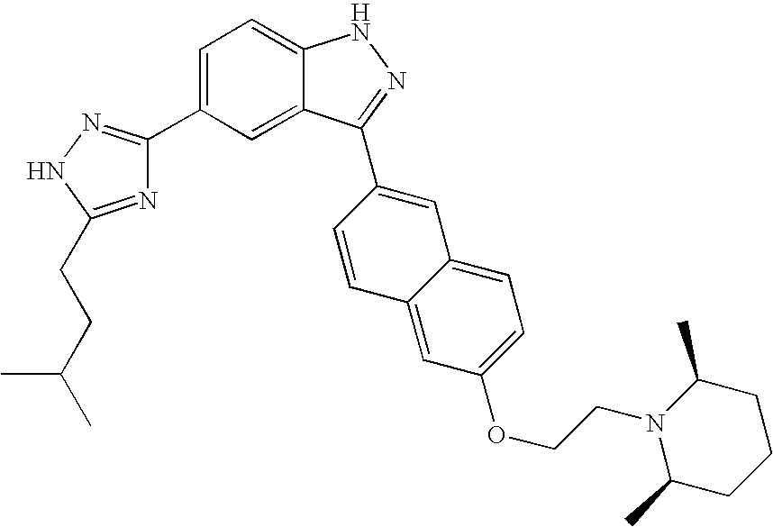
C1(C2=CC=C3C(=C2)C(C2=CC4=CC=C(OCCN5C(C)CCCC5C)C=C4C=C2)=NN3)=NNC(CCC(C)C)=N1
